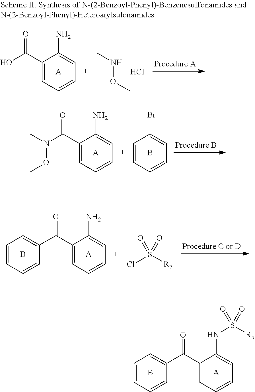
C1(C(C2=CC=CC=C2)=O)=CC=CC=C1NS([R7])(=O)=O.[A].B.C1=CC=CC=C1Br.B.C1(C(N(C)OC)=O)=CC=CC=C1N.[A].C1(C(C2=CC=CC=C2)=O)=CC=CC=C1N.[A].B.ClS([R7])(=O)=O.N(OC)C.Cl.C1(C(O)=O)=CC=CC=C1N.[A]
